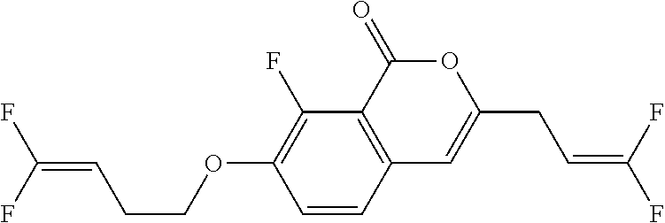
C1=CC2=C(C(F)=C1OCCC=C(F)F)C(=O)OC(CC=C(F)F)=C2
